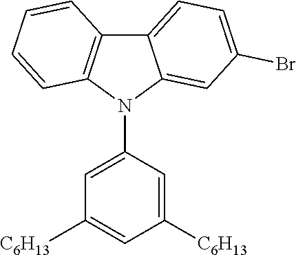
C1=C(N2C3=CC(Br)=CC=C3C3=C2C=CC=C3)C=C([C6H13])C=C1[C6H13]
